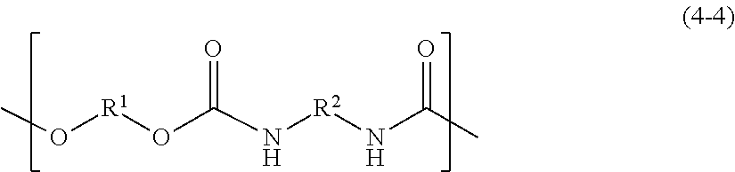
CO[R1]OC(N[R2]NC(C)=O)=O
